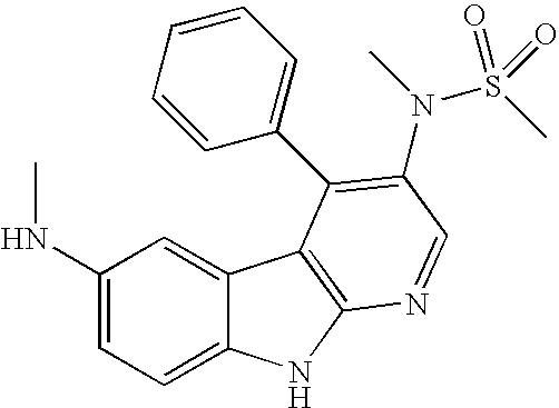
C1(NC)=CC=C2C(=C1)C1=C(N2)N=CC(N(C)S(=O)(=O)C)=C1C1=CC=CC=C1
